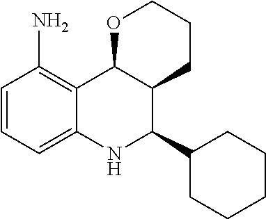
C1=CC=C2C(=C1N)C1C(C(C3CCCCC3)N2)CCCO1
